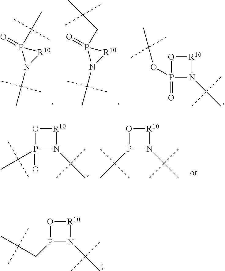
O=P1(C(C)(C)C)[R10]N1C(C)(C)C.O=P1(CC(C)(C)C)[R10]N1C(C)(C)C.O1P(=O)(OC(C)(C)C)N(C(C)(C)C)[R10]1.O1P(=O)(C(C)(C)C)N(C(C)(C)C)[R10]1.O1P(C(C)(C)C)N(C(C)(C)C)[R10]1.O1P(CC(C)(C)C)N(C(C)(C)C)[R10]1
